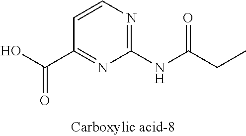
C1(NC(CC)=O)=NC=CC(C(O)=O)=N1
